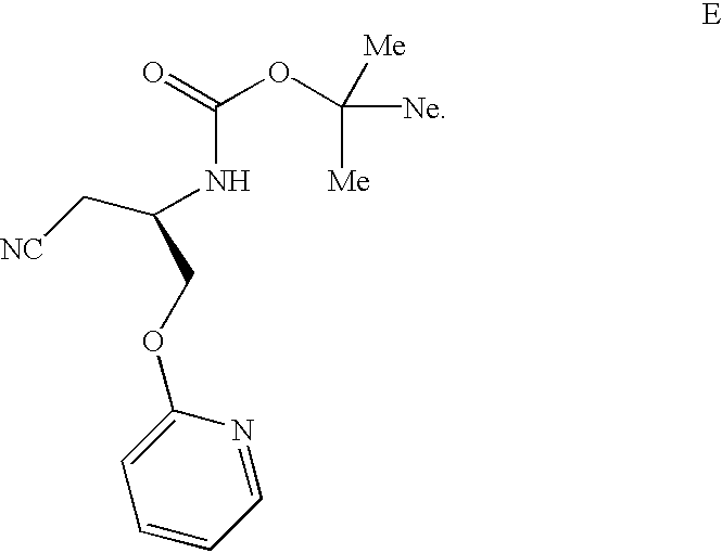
C(OC1=CC=CC=N1)C(NC(OC([Ne])([Me])[Me])=O)C[NC]
